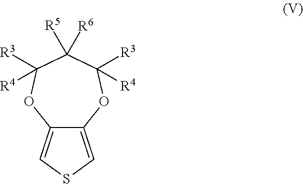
C12=CSC=C1OC([R3])([R4])C([R6])([R5])C([R4])([R3])O2
